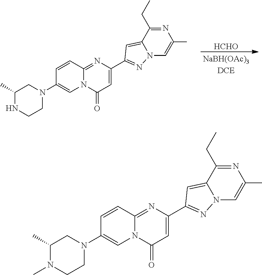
N1=C(CC)C2=CC(C3=CC(=O)N4C(=N3)C=CC(N3CC(C)NCC3)=C4)=NN2C=C1C.[HCHO].N1=C(CC)C2=CC(C3=CC(=O)N4C(=N3)C=CC(N3CC(C)N(C)CC3)=C4)=NN2C=C1C
